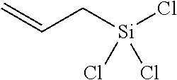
C=CC[Si](Cl)(Cl)Cl
